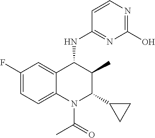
C1=CN=C(O)N=C1NC1C(C)C(C2CC2)N(C(=O)C)C2=CC=C(F)C=C12
